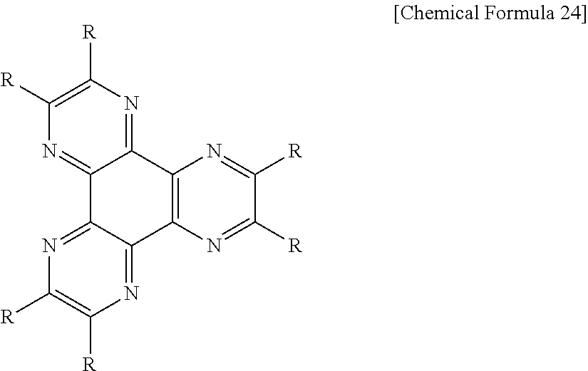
C1([R])=C([R])N=C2C(=N1)C1=C(C3=NC([R])=C([R])N=C23)N=C([R])C([R])=N1
